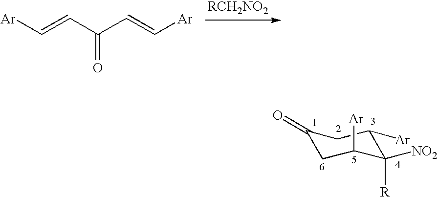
[Ar]C=CC(C=C[Ar])=O.C1(=O)CC([Ar])C([R])([NO2])C([Ar])C1
